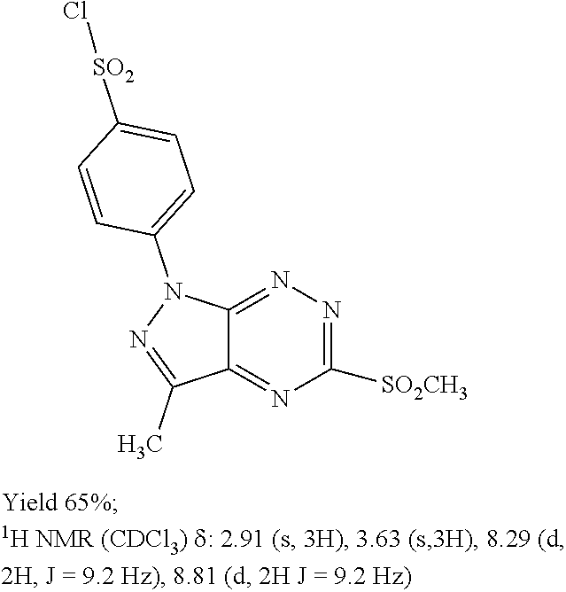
C12=NN=C([SO2CH3])N=C1C(C)=NN2C1=CC=C([SO2]Cl)C=C1
